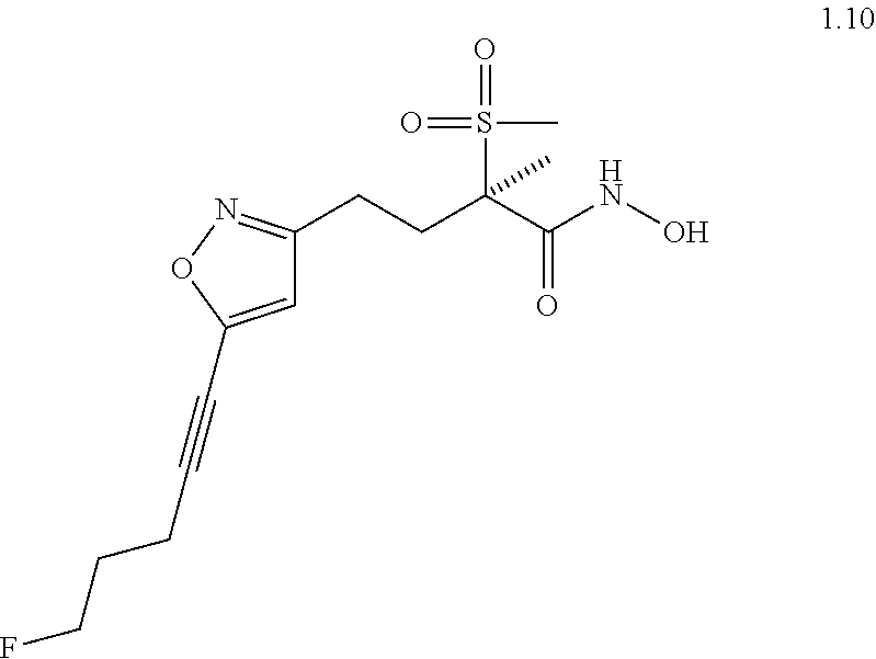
C1=C(C#CCCCF)ON=C1CCC(C(NO)=O)(S(=O)(C)=O)C
